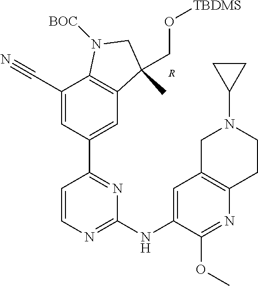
C1=CN=C(NC2=CC3=C(N=C2OC)CCN(C2CC2)C3)N=C1C1=CC2=C(C(C#N)=C1)N([BOC])CC2(C)CO[TBDMS].[R]
